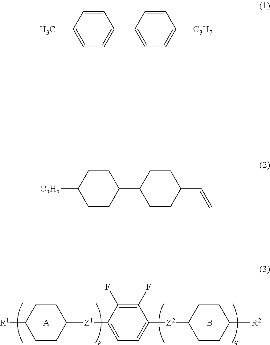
[R1]C1CCC([Z1]C2=CC=C([Z2]C3CCC([R2])CC3)C(F)=C2F)CC1.[A].B.C1=CC(C)=CC=C1C1=CC=C([C3H7])C=C1.C1CC([C3H7])CCC1C1CCC(C=C)CC1
